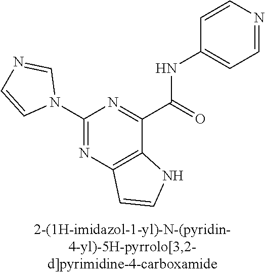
C1(N2C=NC=C2)=NC2=C(C(C(=O)NC3=CC=NC=C3)=N1)NC=C2
